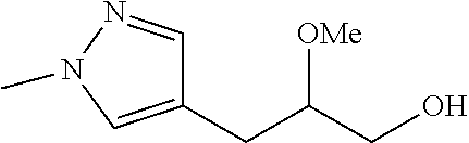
C1(CC(CO)[OMe])=CN(C)N=C1
